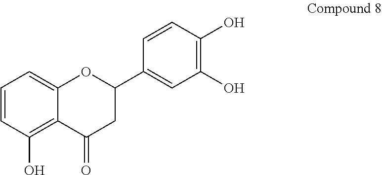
C1=CC(O)=C2C(=C1)OC(C1=CC(O)=C(O)C=C1)CC2=O
